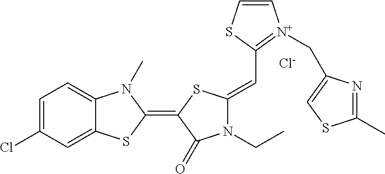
[Cl-].C1=C(Cl)C=C2C(=C1)N(C)C(=C1SC(=CC3=[N+](CC4=CSC(C)=N4)C=CS3)N(CC)C1=O)S2
